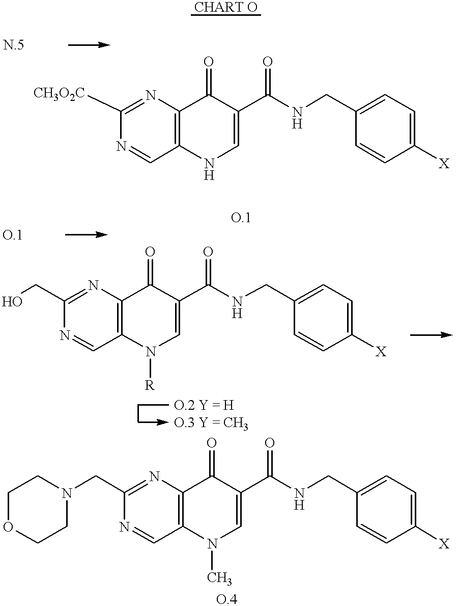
N1=CC2=C(N=C1[CH3O2C])C(=O)C(C(NCC1=CC=C([X])C=C1)=O)=CN2.C1(CO)=NC2=C(C=N1)N([R])C=C(C(NCC1=CC=C([X])C=C1)=O)C2=O.C1(CN2CCOCC2)=NC2=C(C=N1)N(C)C=C(C(NCC1=CC=C([X])C=C1)=O)C2=O
